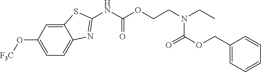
C12=CC=C(O[F3C])C=C1SC(NC(OCCN(CC)C(=O)OCC1=CC=CC=C1)=O)=N2
